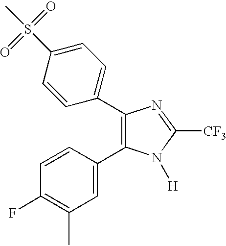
C1(C2=CC=C(S(C)(=O)=O)C=C2)=C(C2=CC(C)=C(F)C=C2)N([H])C([CF3])=N1
